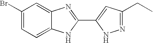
C1(Br)=CC=C2C(=C1)N=C(C1=CC(CC)=NN1)N2
